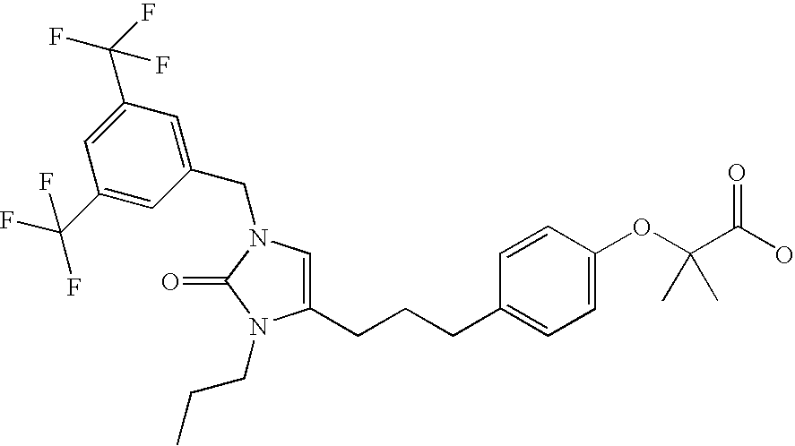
C1(CN2C(=O)N(CCC)C(CCCC3=CC=C(OC(C(O)=O)(C)C)C=C3)=C2)=CC(C(F)(F)F)=CC(C(F)(F)F)=C1
